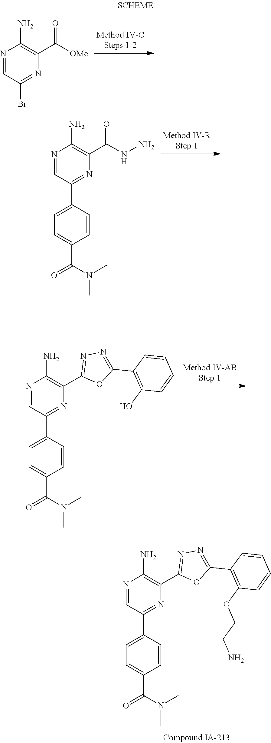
N1=CC(Br)=NC(C([OMe])=O)=C1N.N1=CC(C2=CC=C(C(N(C)C)=O)C=C2)=NC(C(=O)NN)=C1N.N1=CC(C2=CC=C(C(=O)N(C)C)C=C2)=NC(C2=NN=C(C3=C(O)C=CC=C3)O2)=C1N.N1=CC(C2=CC=C(C(=O)N(C)C)C=C2)=NC(C2=NN=C(C3=C(OCCN)C=CC=C3)O2)=C1N
